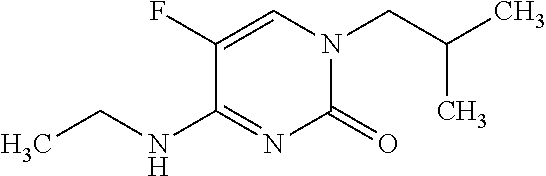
C(CN1C(=O)N=C(NCC)C(F)=C1)(C)C
